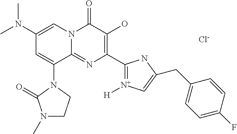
CN(C)C1=CN2C(=NC(C3=[N+]([H])C=C(CC4=CC=C(F)C=C4)N3)=C(O)C2=O)C(N2C(=O)N(C)CC2)=C1.[Cl-]
